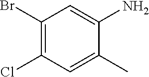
C1(Br)=C(Cl)C=C(C)C(N)=C1
